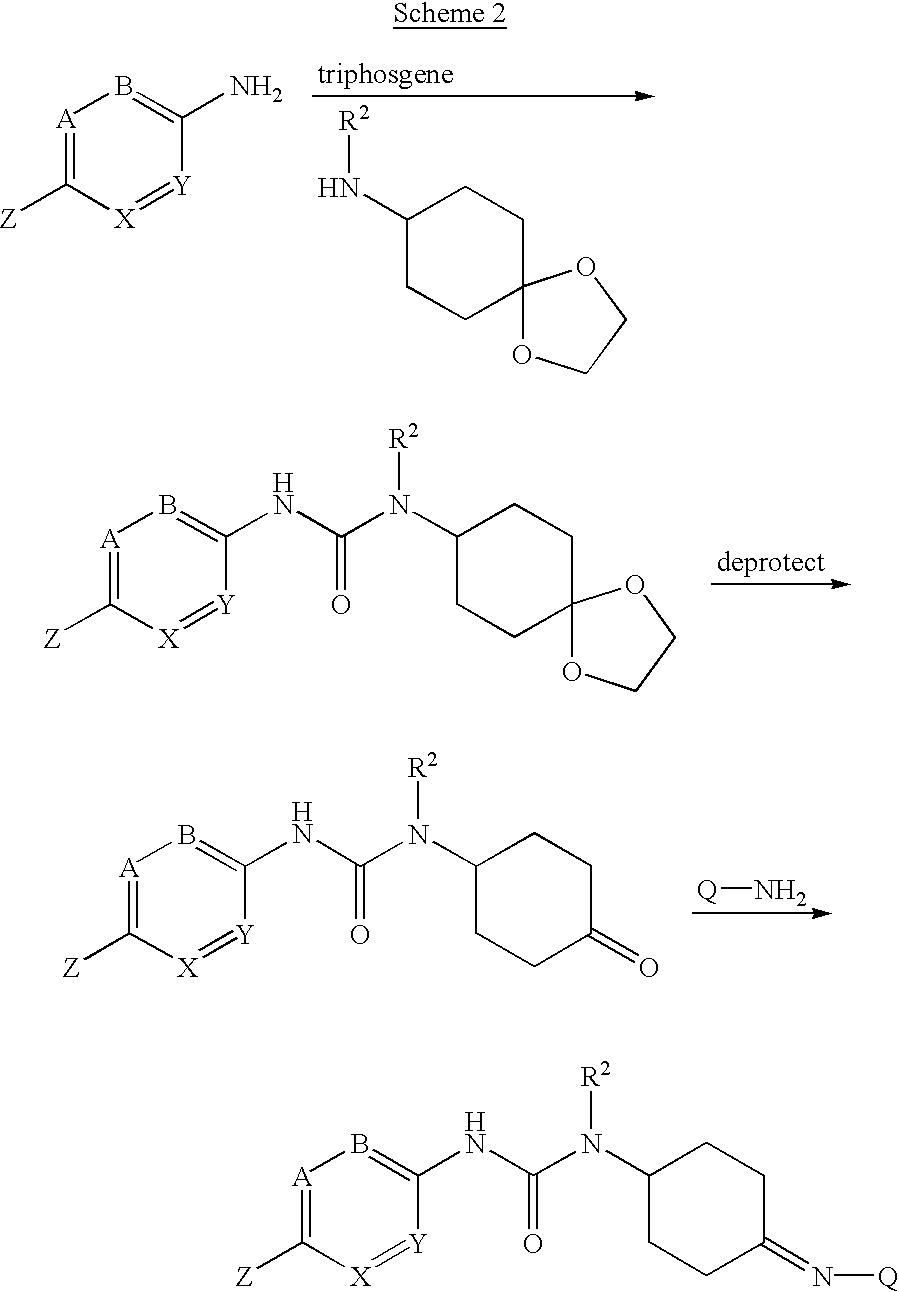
[A]1=C([Z])[X]=[Y]C(NC(N(C2CCC3(CC2)OCCO3)[R2])=O)=B1.[Q]N.[A]1=C([Z])[X]=[Y]C(NC(N(C2CCC(=O)CC2)[R2])=O)=B1.[A]1=C([Z])[X]=[Y]C(NC(N(C2CCC(=N[Q])CC2)[R2])=O)=B1.[A]1=C([Z])[X]=[Y]C(N)=B1.C1(N[R2])CCC2(CC1)OCCO2
